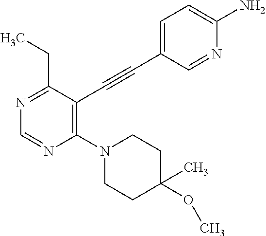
N1=C(CC)C(C#CC2=CC=C(N)N=C2)=C(N2CCC(C)(OC)CC2)N=C1
